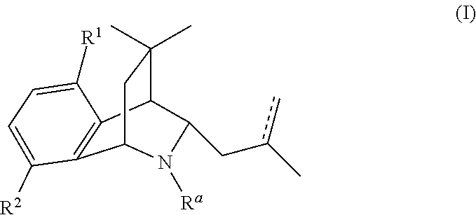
C(c(c)C)C1C2C(C)(C)CC(C3=C2C([R1])=CC=C3[R2])N1[Ra]
